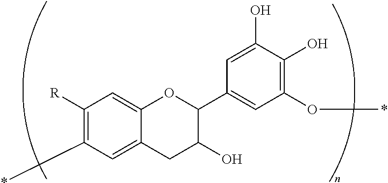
C1([R])=C(*)C=C2C(=C1)OC(C1=CC(O*)=C(O)C(O)=C1)C(O)C2
